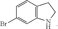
C1(Br)=CC2=C(C=C1)CCN2
